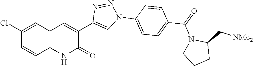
C12=C(C=C(Cl)C=C1)C=C(C1=CN(C3=CC=C(C(=O)N4CCCC4C[NMe2])C=C3)N=N1)C(=O)N2
